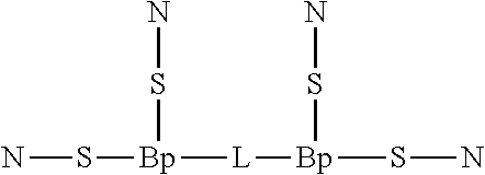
NS[Bp](SN)[L][Bp](SN)SN
